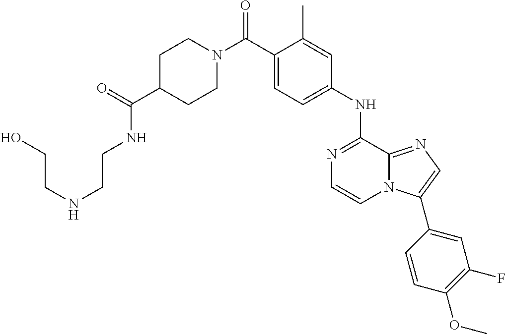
C1(C)=CC(NC2=NC=CN3C2=NC=C3C2=CC(F)=C(OC)C=C2)=CC=C1C(N1CCC(C(=O)NCCNCCO)CC1)=O
